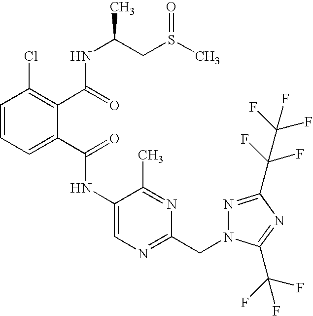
C1=CC=C(C(=O)NC2=CN=C(CN3N=C(C(F)(F)C(F)(F)F)N=C3C(F)(F)F)N=C2C)C(C(=O)NC(CS(C)=O)C)=C1Cl
